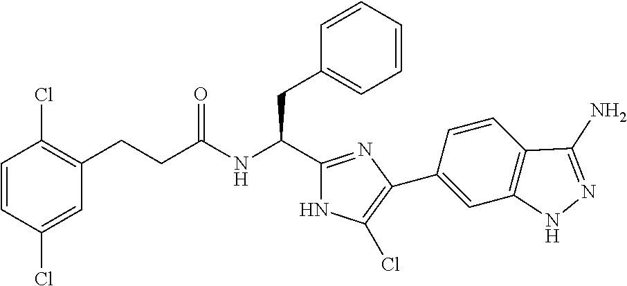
C1=CC(Cl)=CC(CCC(NC(C2=NC(C3=CC4=C(C=C3)C(N)=NN4)=C(Cl)N2)CC2=CC=CC=C2)=O)=C1Cl
